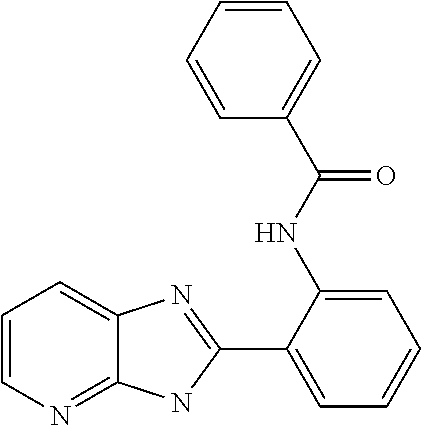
C1(C2=CC=CC=C2NC(C2=CC=CC=C2)=O)=NC2=CC=CN=C2N1
